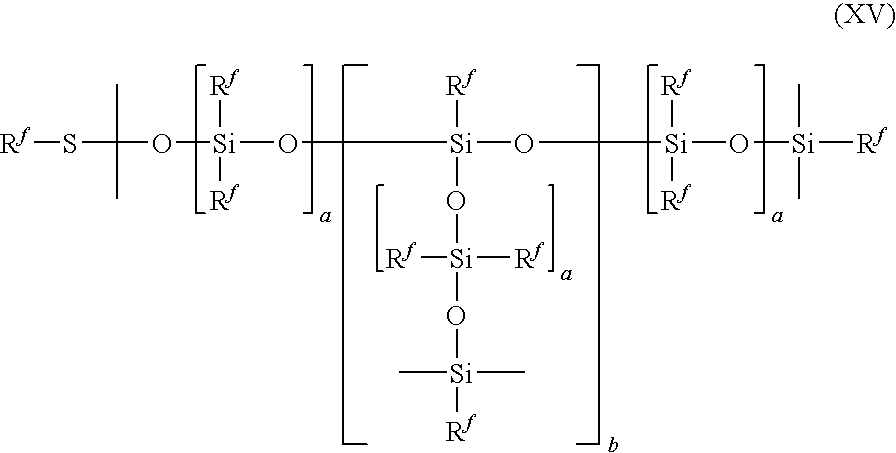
[Rf]SC(C)(C)O[Si](O[Si]([Rf])(O[Si](O[Si]([Rf])(C)C)([Rf])[Rf])O[Si](O[Si]([Rf])(C)C)([Rf])[Rf])([Rf])[Rf]
